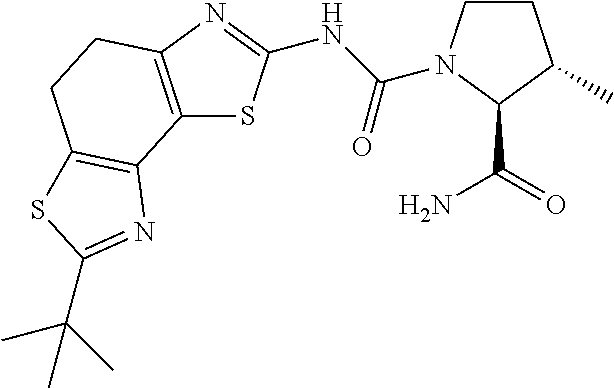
C12=C(N=C(NC(=O)N3CCC(C)C3C(=O)N)S1)CCC1=C2N=C(C(C)(C)C)S1
